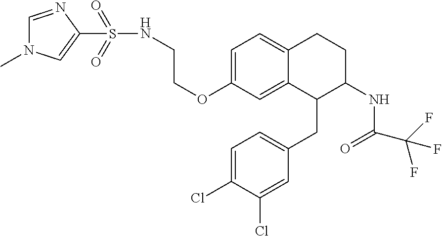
C1=C(OCCNS(=O)(=O)C2=CN(C)C=N2)C=C2C(=C1)CCC(NC(=O)C(F)(F)F)C2CC1=CC=C(Cl)C(Cl)=C1
